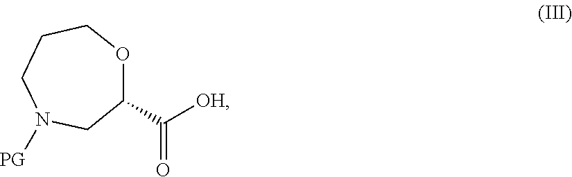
C1N([PG])CC(C([OH])=O)OCC1
